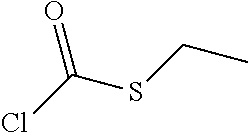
ClC(SCC)=O
